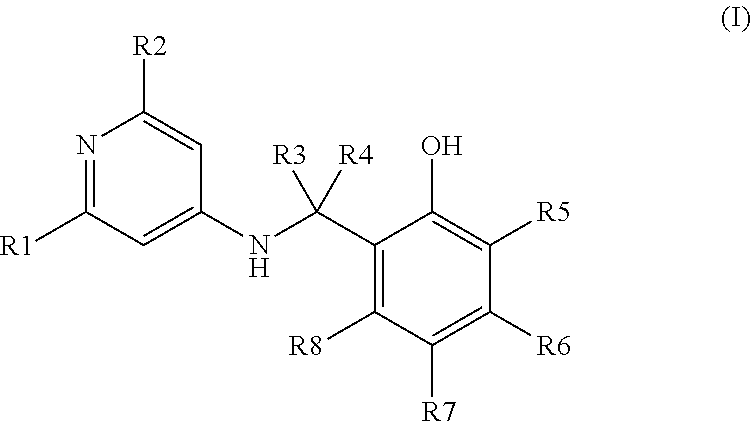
N1=C([R1])C=C(NC(C2=C([R8])C([R7])=C([R6])C([R5])=C2O)([R3])[R4])C=C1[R2]
